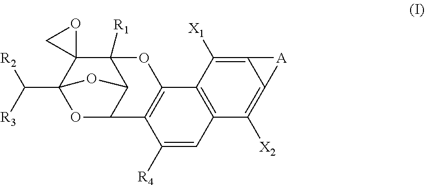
C12=C(C([X1])=C3C(=C1[X2])[A]3)C1=C(C([R4])=C2)C2C3C([R1])(O1)C1(C(C([R3])[R2])(O2)O3)OC1
